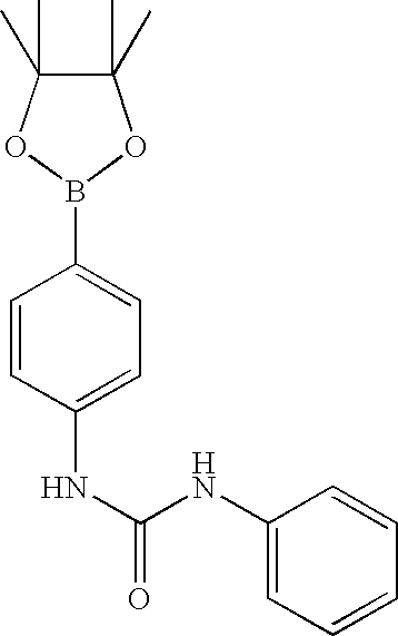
C1(NC(NC2=CC=C(B3OC(C)(C)C(C)(C)O3)C=C2)=O)=CC=CC=C1
